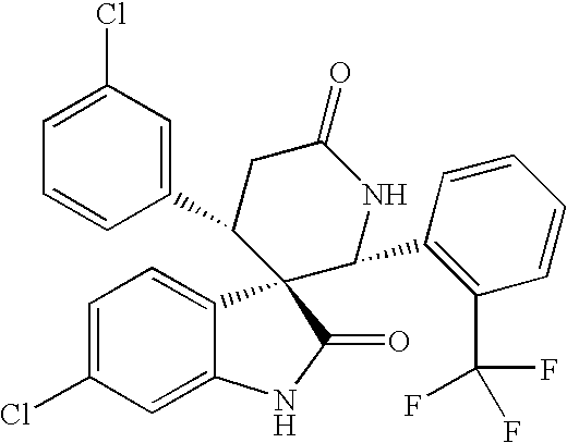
C1=C(Cl)C=C2C(=C1)C1(C(=O)N2)C(C2=CC(Cl)=CC=C2)CC(=O)NC1C1=C(C(F)(F)F)C=CC=C1
